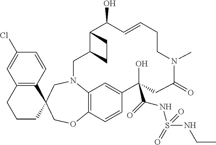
C1(Cl)=CC2=C(C=C1)C1(CCC2)COC2=C3N(C1)CC1C(C(O)C=CCCN(C)C(=O)CC(O)(C(=O)NS(NCC)(=O)=O)C(=C3)C=C2)CC1
